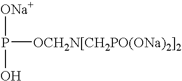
P([ONa+])([OCH2N[CH2PO(ONa)2]2])O
